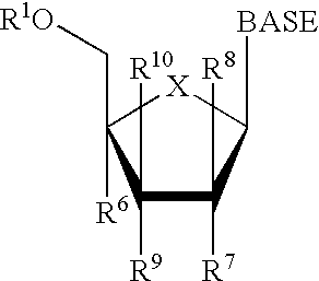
C1([R10])([R9])C([R8])([R7])C([BASE])[X]C1([R6])C[R1O]
